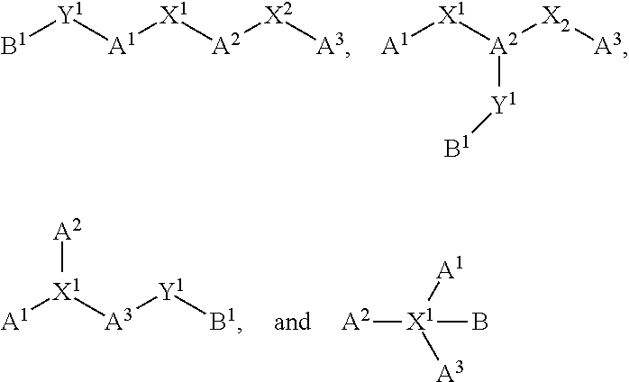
[B1][Y1][A1][X1][A2][X2][A3].[A1][X1][A2]([X2][A3])[Y1][B1].[A1][X1]([A3][Y1][B1])[A2].[X1](B)([A2])([A1])[A3]
